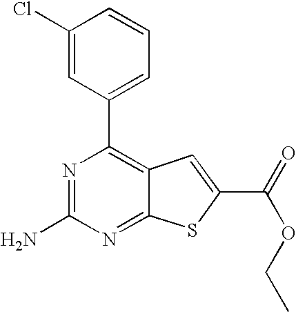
N1=C(N)N=C2C(=C1C1=CC=CC(Cl)=C1)C=C(C(=O)OCC)S2
